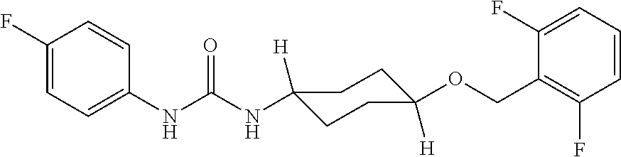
N(C(NC1([H])CCC([H])(OCC2=C(F)C=CC=C2F)CC1)=O)C1=CC=C(F)C=C1
